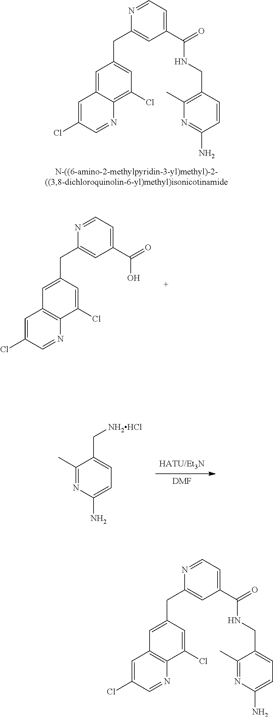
C1=C2C(=C(Cl)C=C1CC1=CC(C(=O)NCC3=C(C)N=C(N)C=C3)=CC=N1)N=CC(Cl)=C2.C1(CC2=CC(C(=O)O)=CC=N2)=CC2=C(N=CC(Cl)=C2)C(Cl)=C1.[DMF].C(C1=CC=C(N)N=C1C)[NH2HCl].C1(CC2=CC(C(=O)NCC3=CC=C(N)N=C3C)=CC=N2)=CC2=C(N=CC(Cl)=C2)C(Cl)=C1
